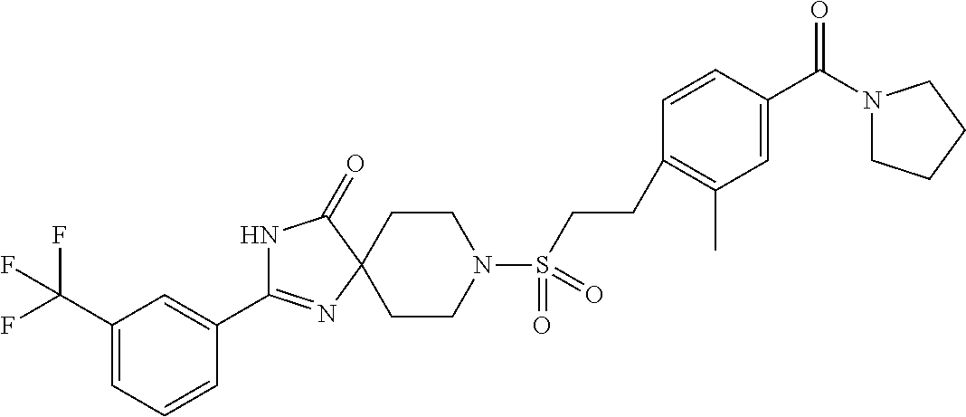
C1CN(S(CCC2=C(C)C=C(C(N3CCCC3)=O)C=C2)(=O)=O)CCC12C(=O)NC(C1=CC(C(F)(F)F)=CC=C1)=N2
